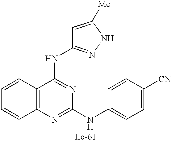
C12=C(N=C(NC3=CC=C([CN])C=C3)N=C1NC1=NNC([Me])=C1)C=CC=C2
